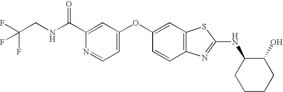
C1(C(NCC(F)(F)F)=O)=CC(OC2=CC3=C(C=C2)N=C(NC2CCCCC2O)S3)=CC=N1
